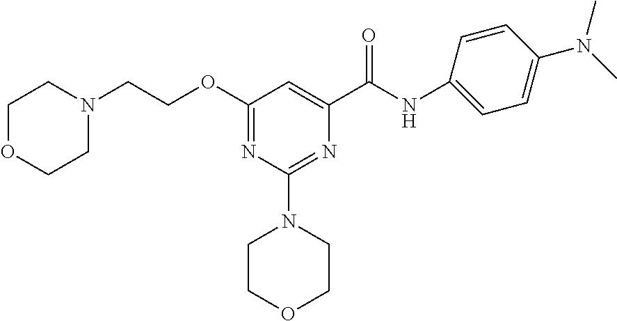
N(C(C1=CC(OCCN2CCOCC2)=NC(N2CCOCC2)=N1)=O)C1=CC=C(N(C)C)C=C1
